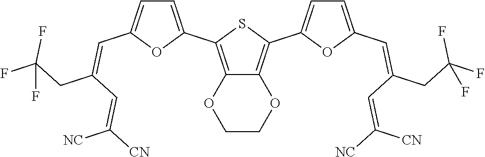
C1=C(C2=C3C(=C(C4=CC=C(C=C(CC(F)(F)F)C=C([NC])[CN])O4)S2)OCCO3)OC(C=C(CC(F)(F)F)C=C([CN])[NC])=C1
